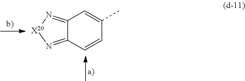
C12=N[X20]N=C1C=CC(C)=C2
